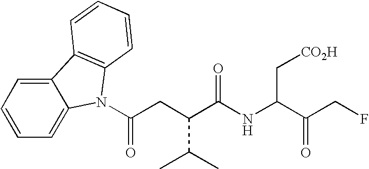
C12=CC=CC=C1N(C(=O)CC(C(C)C)C(NC(C[CO2H])C(CF)=O)=O)C1=C2C=CC=C1
